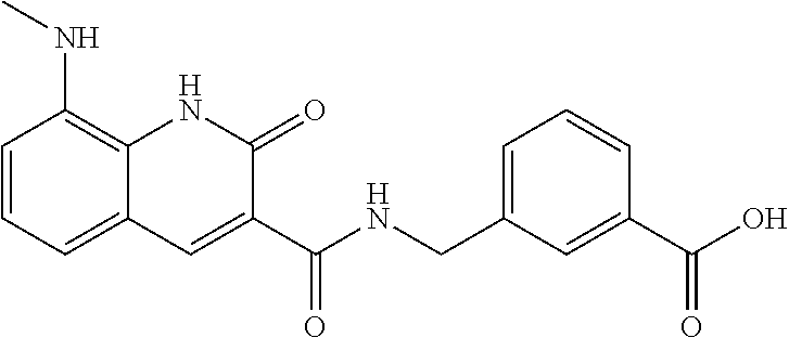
C(=O)(NCC1=CC=CC(C(O)=O)=C1)C1=CC2=CC=CC(NC)=C2NC1=O
